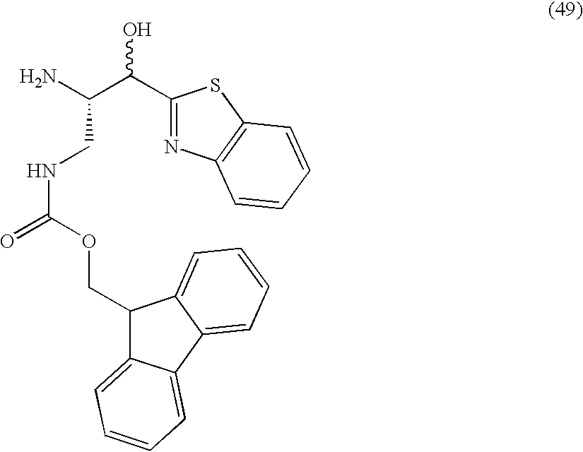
NC(C(O)C1=NC2=C(S1)C=CC=C2)CNC(=O)OCC1C2=CC=CC=C2C2=CC=CC=C12
